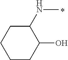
N(C)C1CCCCC1O
